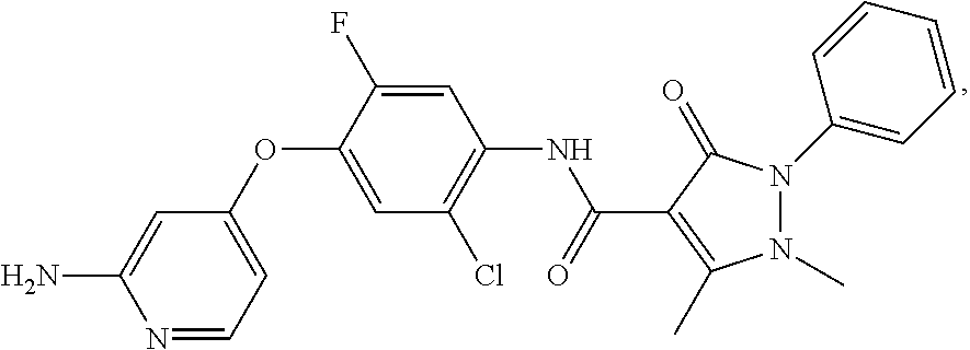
C1(OC2=CC(Cl)=C(NC(C3=C(C)N(C)N(C4=CC=CC=C4)C3=O)=O)C=C2F)=CC=NC(N)=C1
